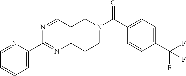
C1=C(C2=NC3=C(C=N2)CN(C(C2=CC=C(C(F)(F)F)C=C2)=O)CC3)N=CC=C1
